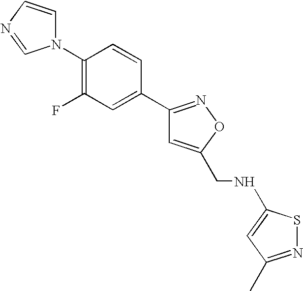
N1(C2=C(F)C=C(C3=NOC(CNC4=CC(C)=NS4)=C3)C=C2)C=CN=C1
